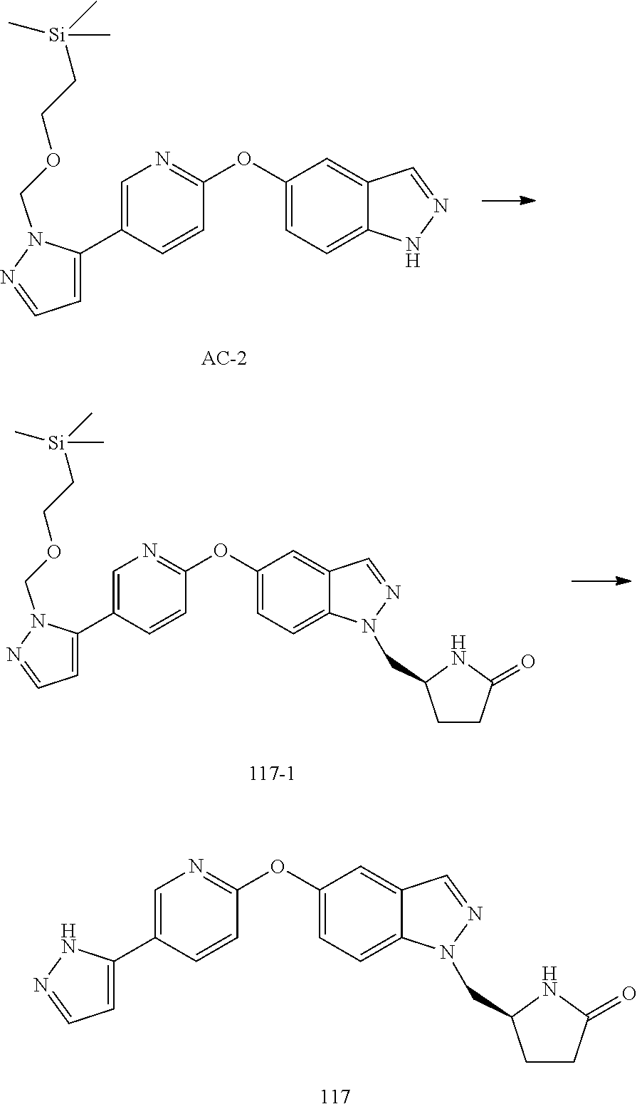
C1=C(C2=CN=C(OC3=CC=C4C(=C3)C=NN4)C=C2)N(COCC[Si](C)(C)C)N=C1.C1=C(C2=CN=C(OC3=CC=C4C(=C3)C=NN4CC3CCC(=O)N3)C=C2)N(COCC[Si](C)(C)C)N=C1.C1=C(C2=CN=C(OC3=CC=C4C(=C3)C=NN4CC3CCC(=O)N3)C=C2)NN=C1
